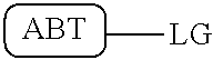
C[LG]
